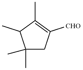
CC1=C([CHO])CC(C)(C)C1C
